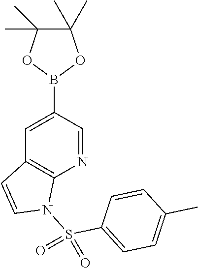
C1=C(B2OC(C)(C)C(C)(C)O2)C=NC2=C1C=CN2S(C1=CC=C(C)C=C1)(=O)=O
